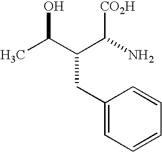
CC(C(CC1=CC=CC=C1)C([CO2H])N)O
